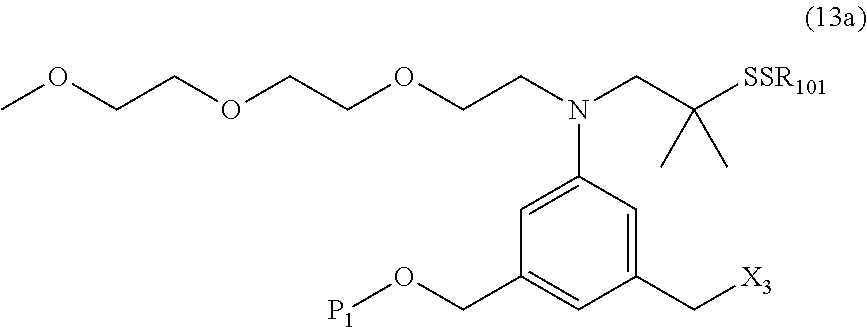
[X3]CC1=CC(N(CCOCCOCCOC)CC([SSR101])(C)C)=CC(CO[P1])=C1
